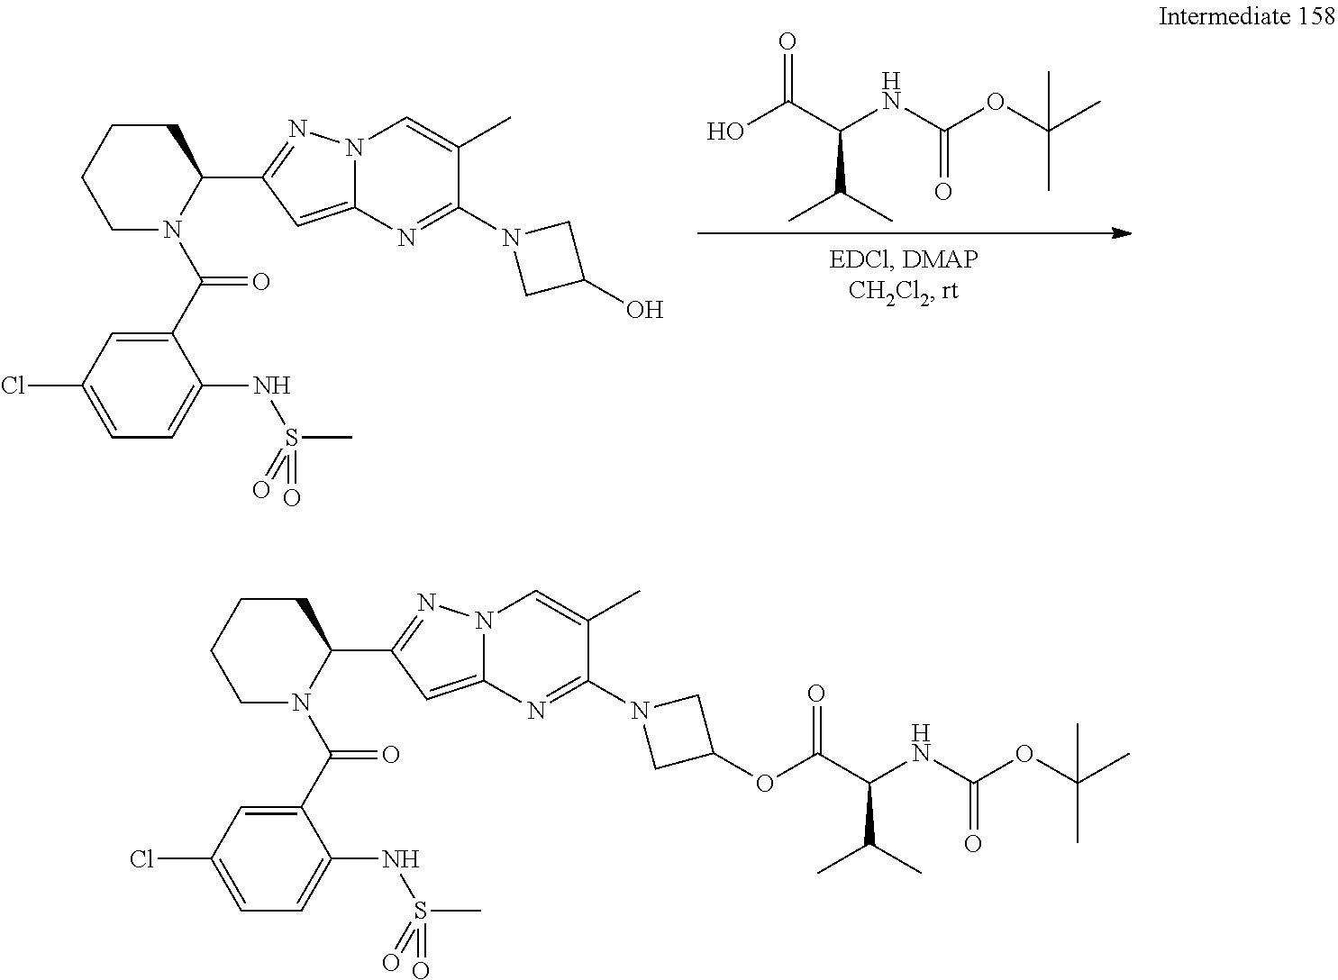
OC(C(NC(OC(C)(C)C)=O)C(C)C)=O.C1(C(N2C(C3=NN4C(=C3)N=C(N3CC(O)C3)C(C)=C4)CCCC2)=O)=CC(Cl)=CC=C1NS(C)(=O)=O.C1(C(N2C(C3=NN4C(=C3)N=C(N3CC(OC(C(NC(OC(C)(C)C)=O)C(C)C)=O)C3)C(C)=C4)CCCC2)=O)=CC(Cl)=CC=C1NS(C)(=O)=O
